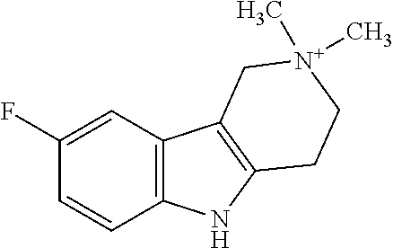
C1(F)=CC2=C(C=C1)NC1=C2C[N+](C)(C)CC1
